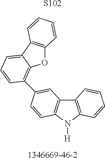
[S102].[1346669-46-2].C12=C(N([H])C3=C1C=C(C1=C4OC5=C(C4=CC=C1)C=CC=C5)C=C3)C=CC=C2
